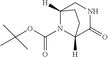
C12([H])N(C(OC(C)(C)C)=O)C([H])(C(=O)NC1)CC2
